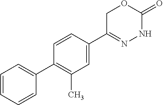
C1C(C2=CC(C)=C(C3=CC=CC=C3)C=C2)=NNC(=O)O1
